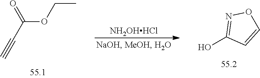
C(OCC)(C#C)=O.[NH2OHHCl].OC1=NOC=C1
